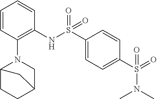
S(C1=CC=C(S(=O)(NC2=C(N3C4CCC(C3)C4)C=CC=C2)=O)C=C1)(N(C)C)(=O)=O
